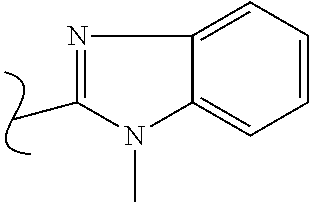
C1(C)=NC2=CC=CC=C2N1C
